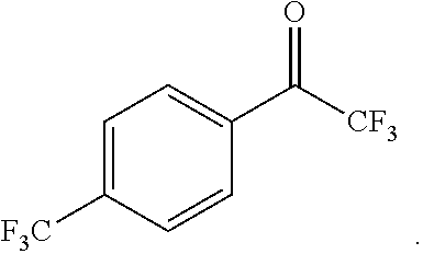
C1=CC(C([CF3])=O)=CC=C1[F3C]
